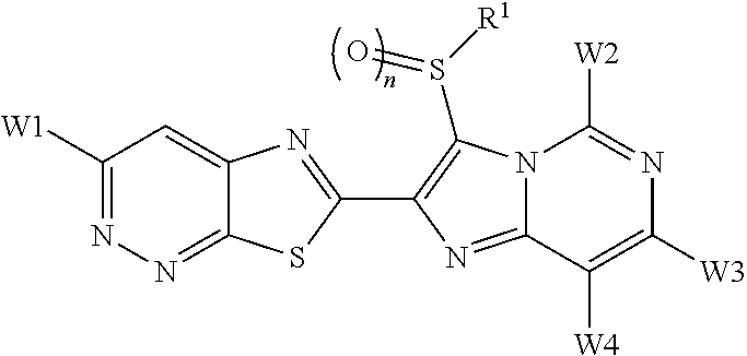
C12=NN=C([W1])C=C1N=C(C1=C(S([R1])=O)N3C(=N1)C([W4])=C([W3])N=C3[W2])S2
